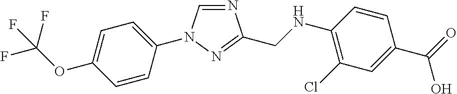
N1=CN(C2=CC=C(OC(F)(F)F)C=C2)N=C1CNC1=C(Cl)C=C(C(O)=O)C=C1
